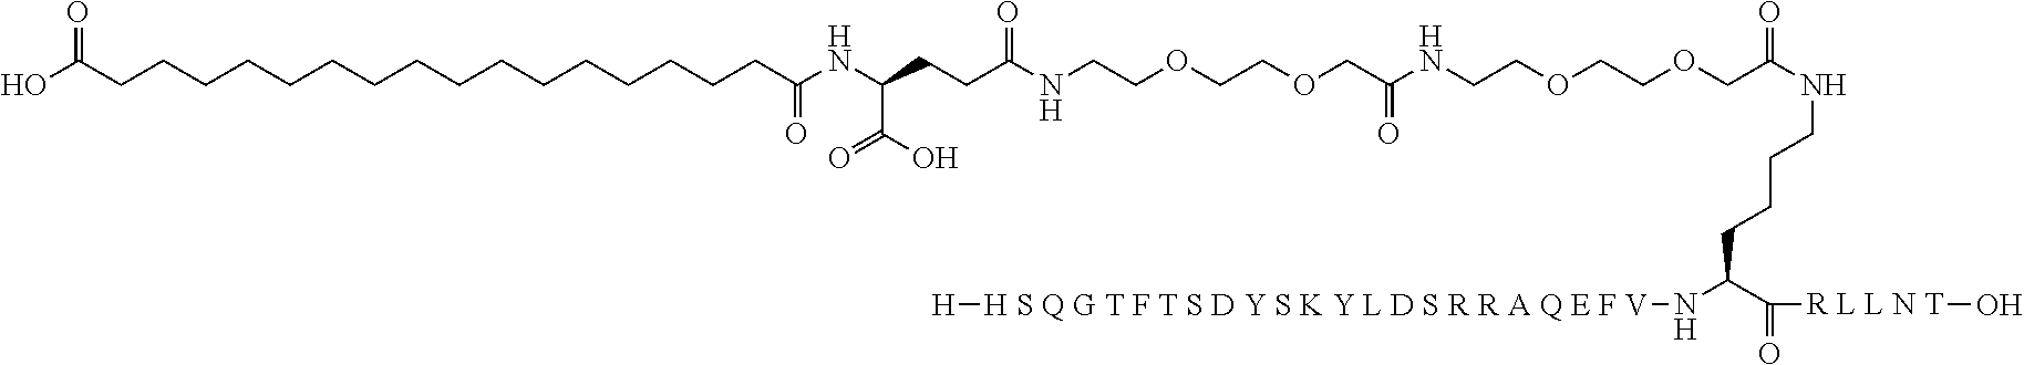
OC(CCCCCCCCCCCCCCCCC(=O)NC(CCC(NCCOCCOCC(=O)NCCOCCOCC(NCCCCC(N[H S Q G T F T S D Y S K Y L D S R R A Q E F V][H])C(=O)[R L L N T]O)=O)=O)C(O)=O)=O
